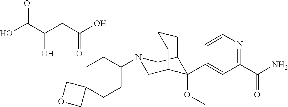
OC(C(CC(O)=O)O)=O.C1(C(N)=O)=NC=CC(C2(OC)C3CN(C4CCC5(CC4)COC5)CC2CCC3)=C1
